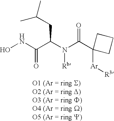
ONC(=O)C(CC(C)C)N([Rb])C(=O)C1([Ar][R3])CCC1
